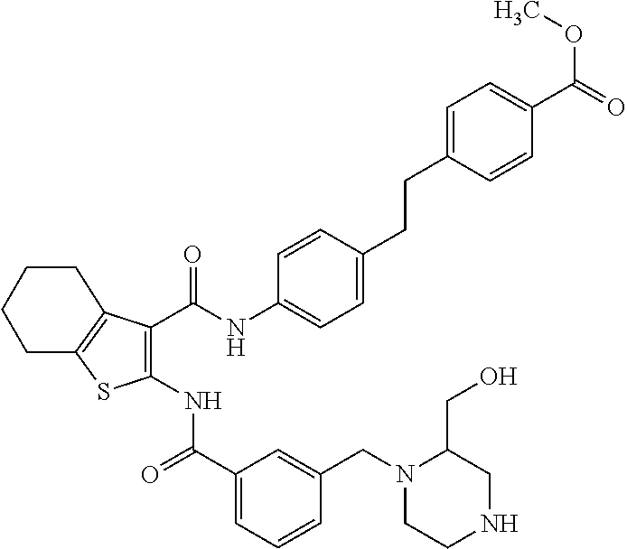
C1(C(=O)NC2=C(C(NC3=CC=C(CCC4=CC=C(C(OC)=O)C=C4)C=C3)=O)C3=C(S2)CCCC3)=CC=CC(CN2C(CO)CNCC2)=C1
